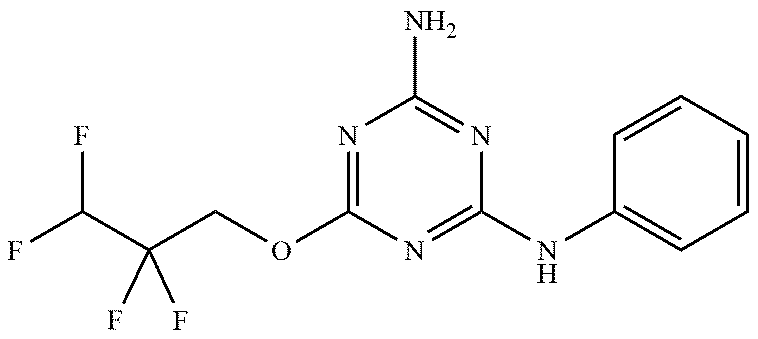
N1=C(OCC(C(F)F)(F)F)N=C(NC2=CC=CC=C2)N=C1N
